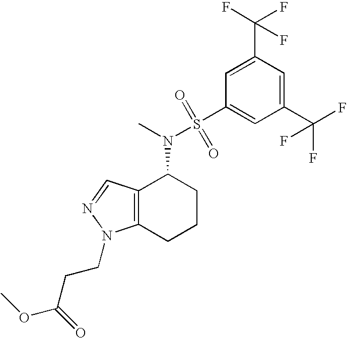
C12=C(C=NN1CCC(OC)=O)C(N(S(=O)(=O)C1=CC(C(F)(F)F)=CC(C(F)(F)F)=C1)C)CCC2
